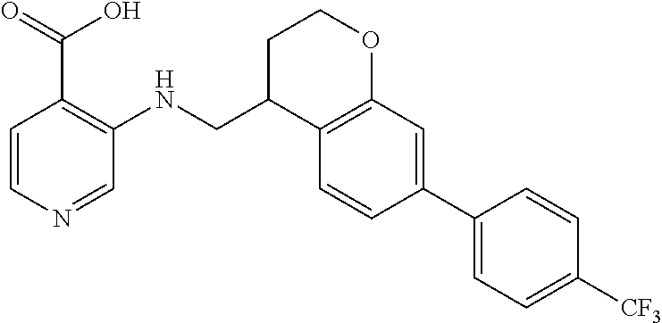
C1=CC(C2=CC=C([CF3])C=C2)=CC2=C1C(CNC1=C(C(O)=O)C=CN=C1)CCO2
